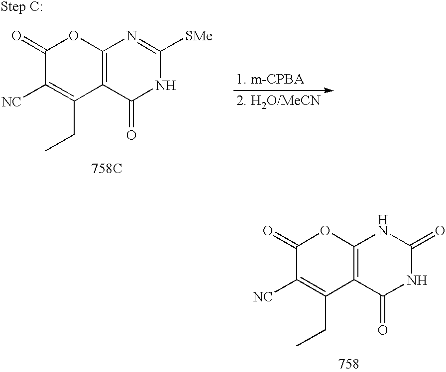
C1(=O)C([NC])=C(CC)C2=C(O1)NC(=O)NC2=O.C1(=O)C([NC])=C(CC)C2=C(O1)N=C([SMe])NC2=O.[758C]
